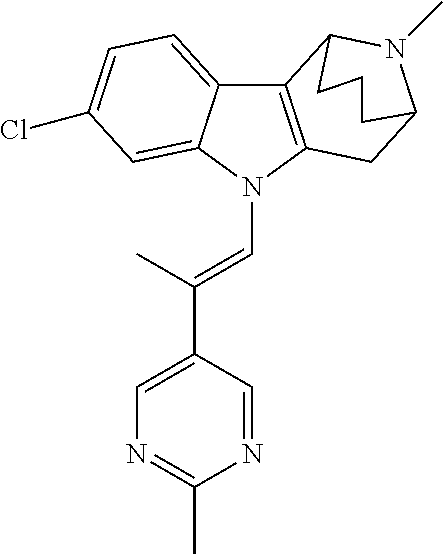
C12=CC=C(Cl)C=C1N(C=C(C)C1=CN=C(C)N=C1)C1=C2C2N(C)C(C1)CCC2
